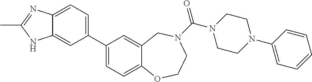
C1(C2=CC=C3C(=C2)NC(C)=N3)=CC=C2C(=C1)CN(C(N1CCN(C3=CC=CC=C3)CC1)=O)CCO2
